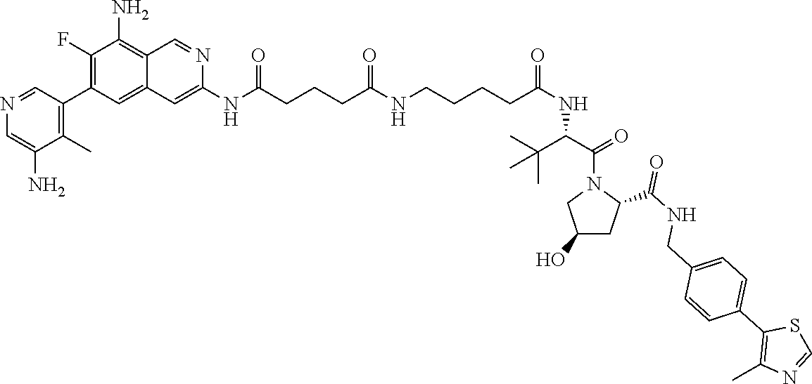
N(C(CCCC(NCCCCC(NC(C(N1CC(O)CC1C(NCC1=CC=C(C2=C(C)N=CS2)C=C1)=O)=O)C(C)(C)C)=O)=O)=O)C1=CC2=CC(C3=C(C)C(N)=CN=C3)=C(F)C(N)=C2C=N1
